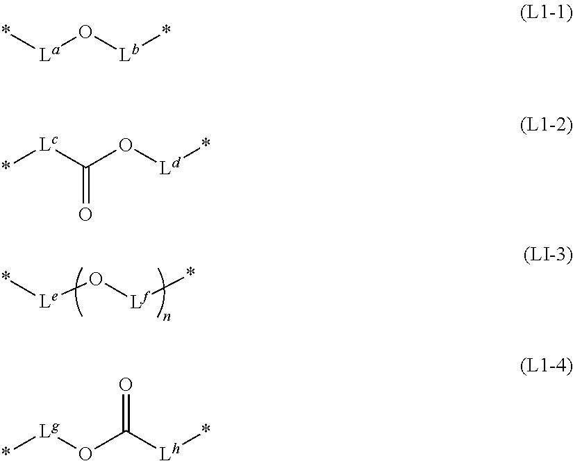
*[Le]O[Lf]*.*[La]O[Lb]*.*[Lc]C(O[Ld]*)=O.*[Lg]OC([Lh]*)=O
